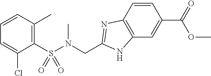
C1(S(N(CC2=NC3=C(N2)C=C(C(=O)OC)C=C3)C)(=O)=O)=C(C)C=CC=C1Cl
